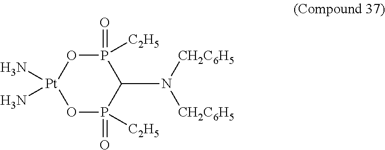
P1(=O)([C2H5])O[Pt](N)(N)OP(=O)([C2H5])C1N([CH2C6H5])[CH2C6H5]
